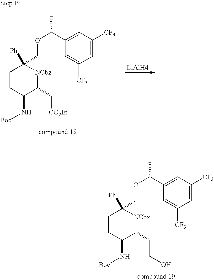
C1CC(N[Boc])C(CCO)[NCbz]C1([Ph])COC(C1=CC([CF3])=CC([CF3])=C1)C.C1CC(N[Boc])C(C[CO2Et])[NCbz]C1([Ph])COC(C1=CC([CF3])=CC([CF3])=C1)C.[LiAlH4]
